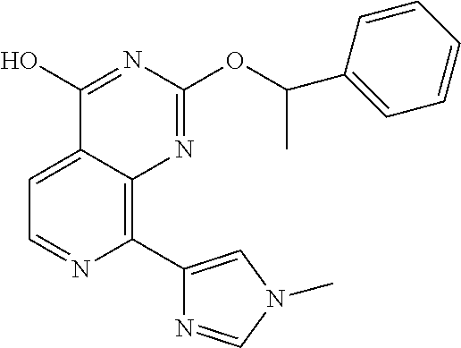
C1=C2C(=C(C3=CN(C)C=N3)N=C1)N=C(OC(C1=CC=CC=C1)C)N=C2O
